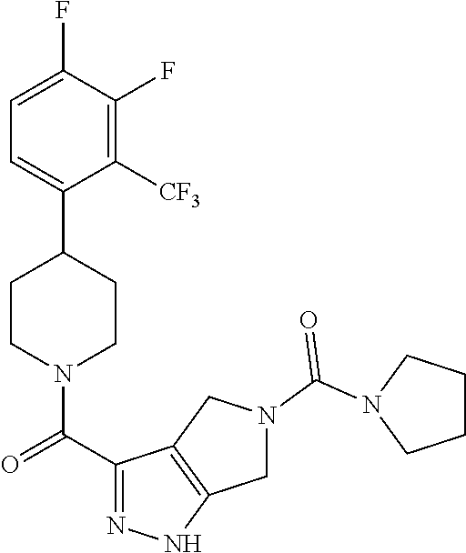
C1=C(F)C(F)=C([CF3])C(C2CCN(C(C3=NNC4=C3CN(C(=O)N3CCCC3)C4)=O)CC2)=C1
